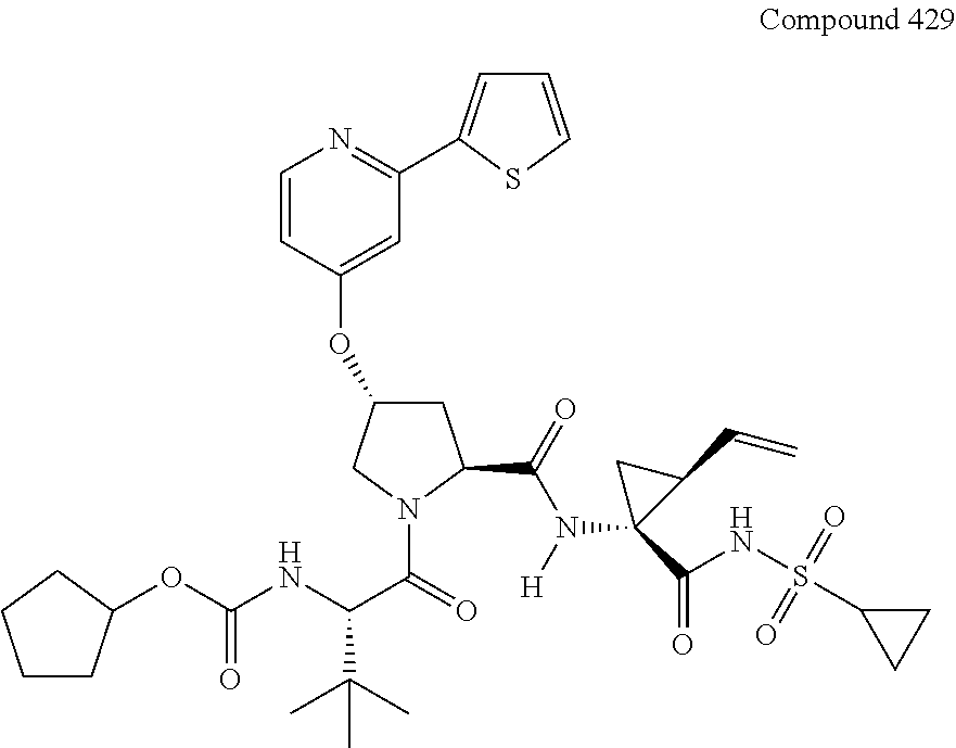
C1C(OC2=CC(C3=CC=CS3)=NC=C2)CN(C(=O)C(NC(OC2CCCC2)=O)C(C)(C)C)C1C(=O)N([H])C1(C(=O)NS(=O)(=O)C2CC2)C(C=C)C1
